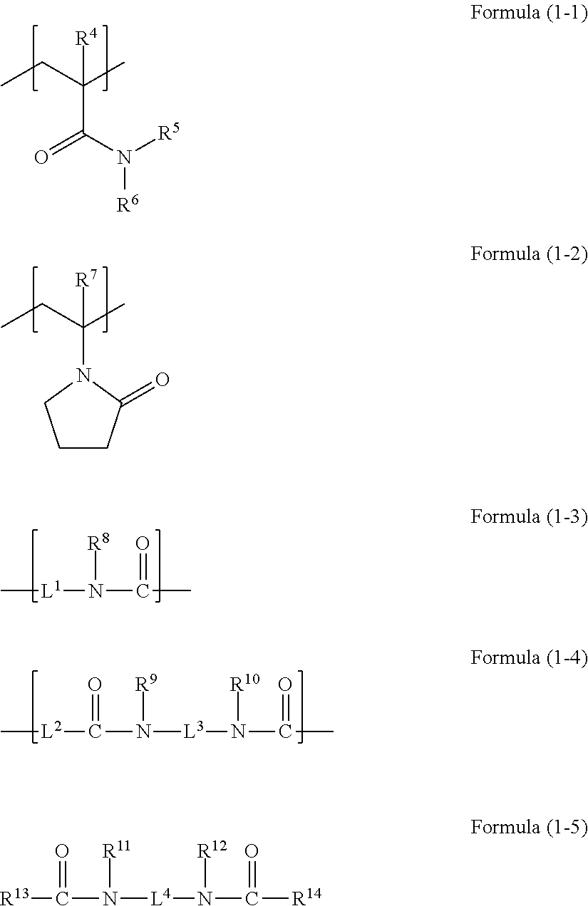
CCC(C)(C(N([R5])[R6])=O)[R4].CCC(C)(N1CCCC1=O)[R7].C[L1]N(C(C)=O)[R8].C[L2]C(=O)N([R9])[L3]N([R10])C(=O)C.[R13]C(=O)N([R11])[L4]N([R12])C(=O)[R14]
